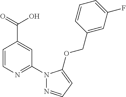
C1=CN=C(N2N=CC=C2OCC2=CC(F)=CC=C2)C=C1C(=O)O
